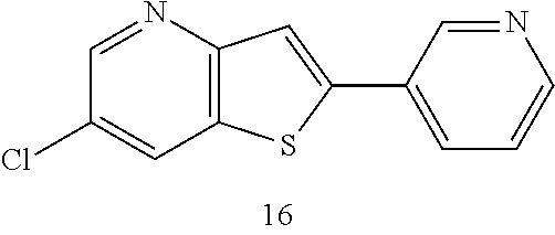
C1=NC2=C(C=C1Cl)SC(C1=CC=CN=C1)=C2
